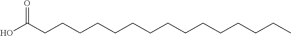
OC(CCCCCCCCCCCCCCC)=O
